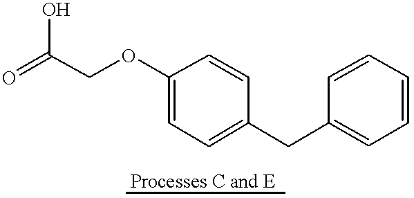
C(OC1=CC=C(CC2=CC=CC=C2)C=C1)C(O)=O
